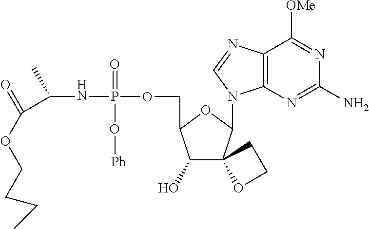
C1(O)C(COP(NC(C(OCCCC)=O)C)(=O)O[Ph])OC(N2C3=C(C([OMe])=NC(N)=N3)N=C2)C12OCC2
